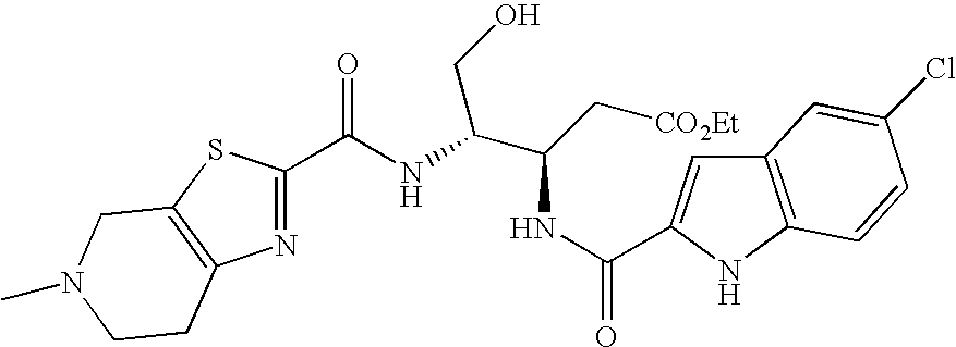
C(NC(=O)C1=CC2=C(N1)C=CC(Cl)=C2)(C[CO2Et])C(CO)NC(C1=NC2=C(S1)CN(C)CC2)=O
